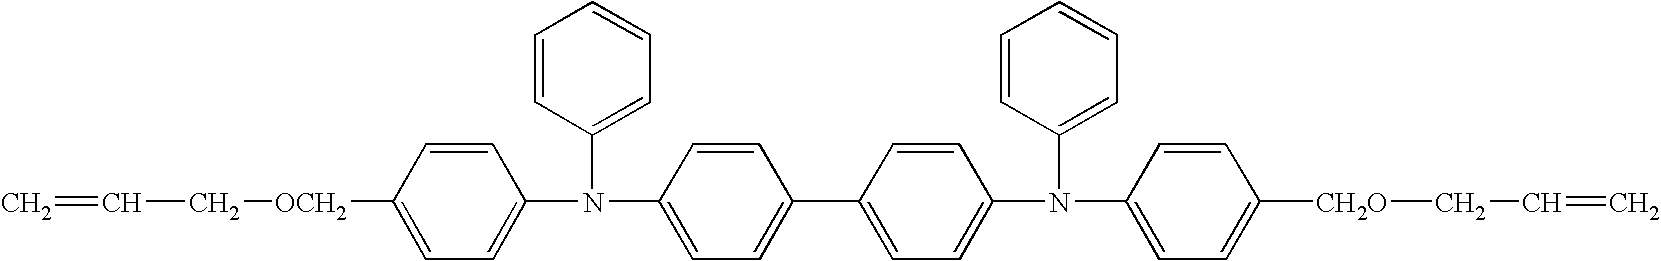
C=CC[OCH2]C1=CC=C(N(C2=CC=CC=C2)C2=CC=C(C3=CC=C(N(C4=CC=CC=C4)C4=CC=C([CH2O]CC=C)C=C4)C=C3)C=C2)C=C1
